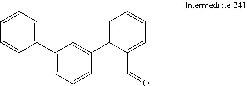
C1=CC=C(C2=CC=CC(C3=CC=CC=C3C=O)=C2)C=C1
